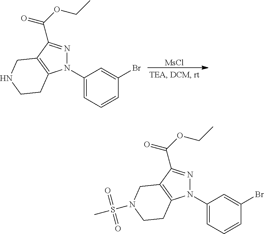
N1(C2=CC=CC(Br)=C2)N=C(C(=O)OCC)C2=C1CCNC2.[MsCl].N1(C2=CC=CC(Br)=C2)N=C(C(=O)OCC)C2=C1CCN(S(C)(=O)=O)C2
